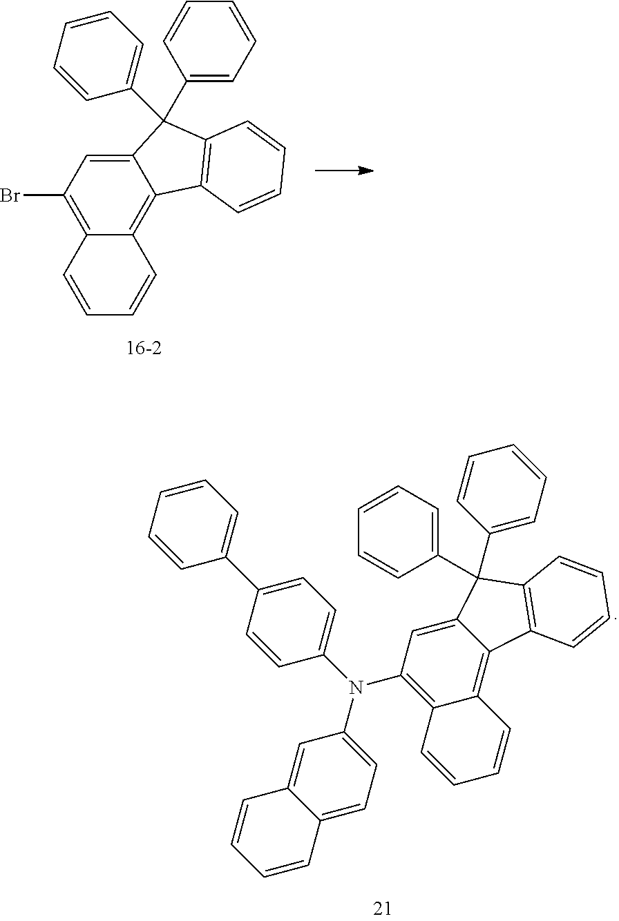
C1(Br)=C2C(=C3C(=C1)C(C1=CC=CC=C1)(C1=CC=CC=C1)C1=C3C=CC=C1)C=CC=C2.C1(N(C2=CC=C(C3=CC=CC=C3)C=C2)C2=CC=C3C(=C2)C=CC=C3)=C2C(=C3C(=C1)C(C1=CC=CC=C1)(C1=CC=CC=C1)C1=C3C=CC=C1)C=CC=C2
